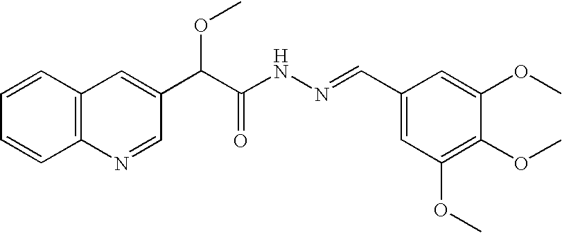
C12=C(N=CC(C(C(NN=CC3=CC(OC)=C(OC)C(OC)=C3)=O)OC)=C1)C=CC=C2
